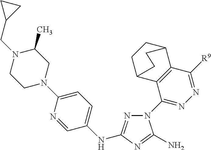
N1(C2=NN=C([R9])C3=C2C2CCC3CC2)N=C(NC2=CC=C(N3CC(C)N(CC4CC4)CC3)N=C2)N=C1N
